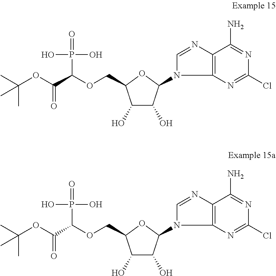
N1(C2C(O)C(O)C(COC(P(=O)(O)O)C(=O)OC(C)(C)C)O2)C=NC2=C1N=C(Cl)N=C2N.N1(C2C(O)C(O)C(COC(P(=O)(O)O)C(=O)OC(C)(C)C)O2)C=NC2=C1N=C(Cl)N=C2N
